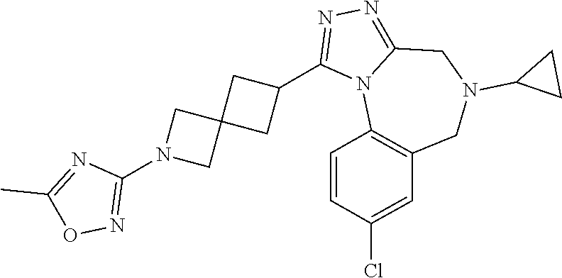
C1(N2CC3(C2)CC(C2=NN=C4N2C2=C(CN(C5CC5)C4)C=C(Cl)C=C2)C3)=NOC(C)=N1
